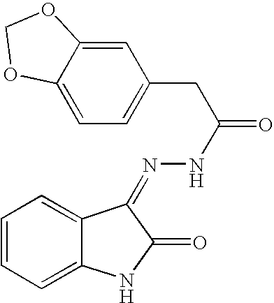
C1=CC=C2C(=C1)C(=NNC(CC1=CC=C3C(=C1)OCO3)=O)C(=O)N2
